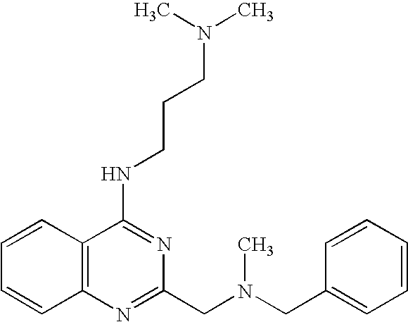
C12=C(N=C(CN(CC3=CC=CC=C3)C)N=C1NCCCN(C)C)C=CC=C2
